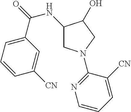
C1(NC(=O)C2=CC=CC([CN])=C2)CN(C2=NC=CC=C2[CN])CC1O
